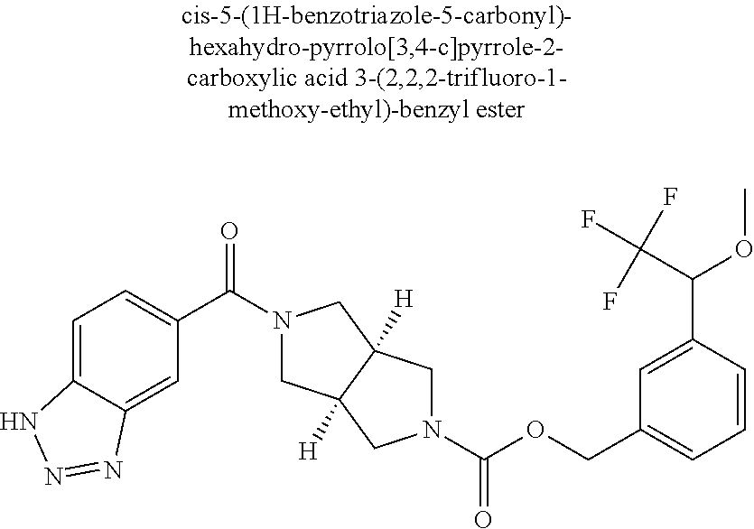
C1(C(=O)N2CC3([H])C([H])(C2)CN(C(OCC2=CC=CC(C(C(F)(F)F)OC)=C2)=O)C3)=CC=C2C(=C1)N=NN2
